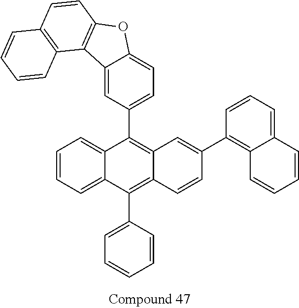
C1=CC=C2C(=C1)C(C1=CC=C3C(=C1)C1=C(O3)C=CC3=C1C=CC=C3)=C1C(=C2C2=CC=CC=C2)C=CC(C2=C3C(=CC=C2)C=CC=C3)=C1
